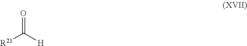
C([H])([R21])=O
